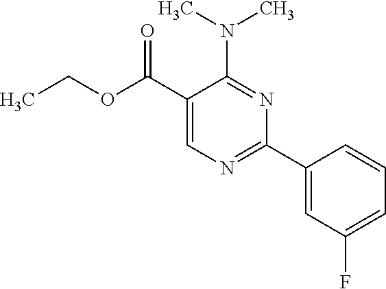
N(C1=NC(C2=CC(F)=CC=C2)=NC=C1C(OCC)=O)(C)C
